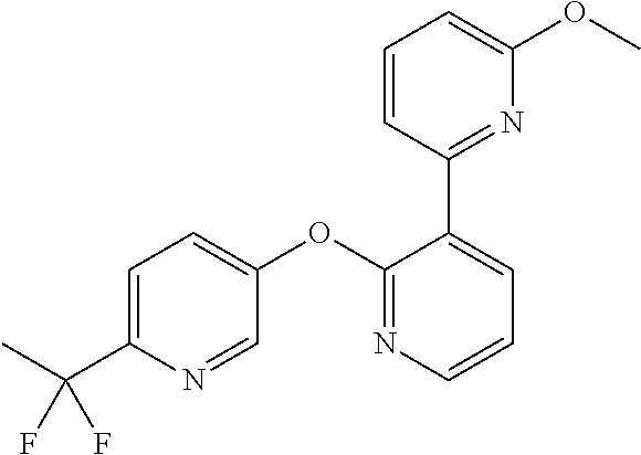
C1=C(C(F)(F)C)N=CC(OC2=NC=CC=C2C2=NC(OC)=CC=C2)=C1
